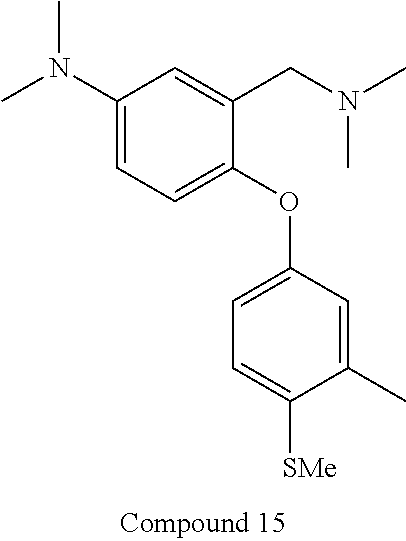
C1(N(C)C)=CC=C(OC2=CC=C([SMe])C(C)=C2)C(CN(C)C)=C1
